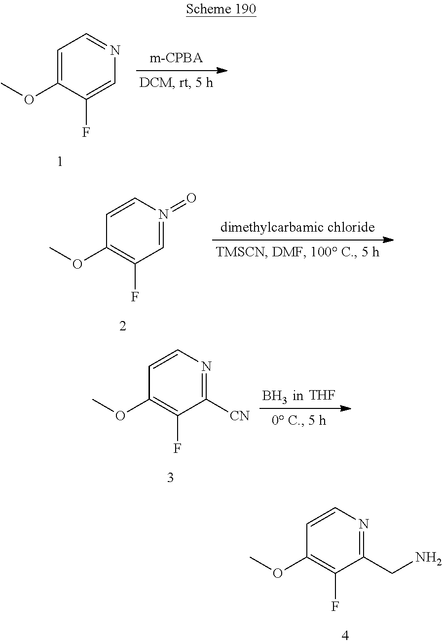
C1=C(OC)C(F)=CN=C1.C1=CN(=O)=CC(F)=C1OC.C1=CN=C([CN])C(F)=C1OC.B.[THF].C1=CN=C(CN)C(F)=C1OC
